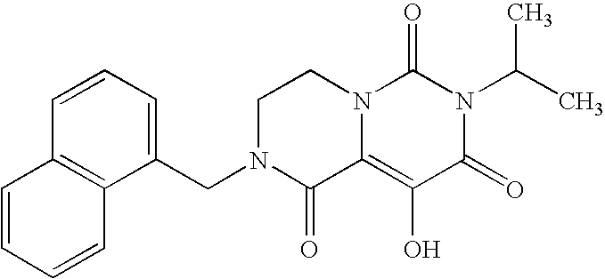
C1=CC=C(CN2C(=O)C3=C(O)C(=O)N(C(C)C)C(=O)N3CC2)C2=C1C=CC=C2
